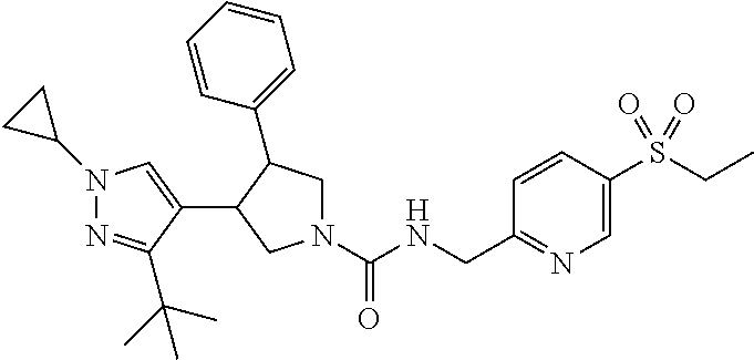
N1(C(NCC2=NC=C(S(CC)(=O)=O)C=C2)=O)CC(C2=CC=CC=C2)C(C2=CN(C3CC3)N=C2C(C)(C)C)C1
